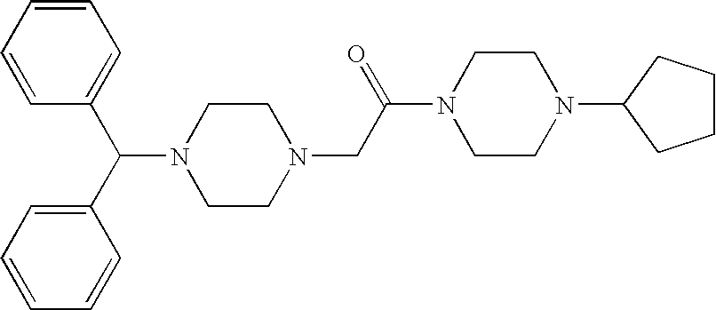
C(C1=CC=CC=C1)(N1CCN(CC(N2CCN(C3CCCC3)CC2)=O)CC1)C1=CC=CC=C1
